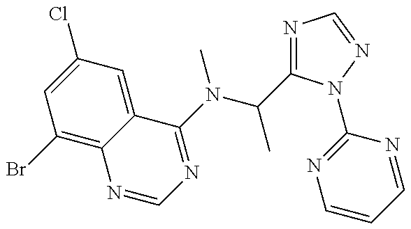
C1(Br)=C2C(=CC(Cl)=C1)C(N(C(C)C1=NC=NN1C1=NC=CC=N1)C)=NC=N2
